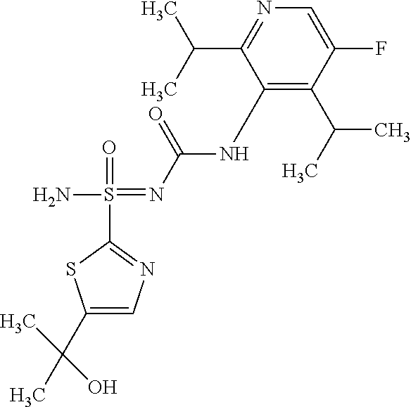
C1(C(C)(C)O)=CN=C(S(=O)(=NC(NC2=C(C(C)C)C(F)=CN=C2C(C)C)=O)N)S1
